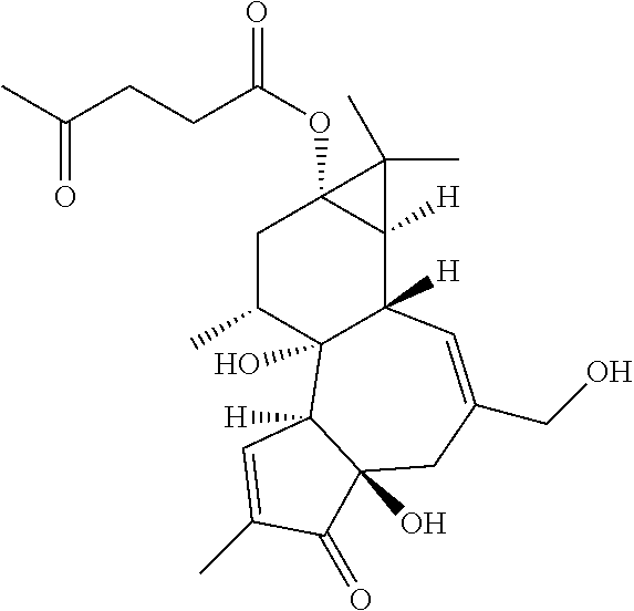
C1C(C)C2(O)C([H])(C3([H])C1(OC(=O)CCC(C)=O)C3(C)C)C=C(CO)CC1(O)C2([H])C=C(C)C1=O
